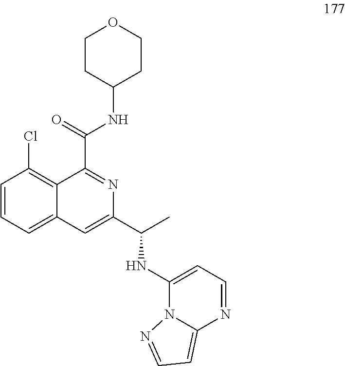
C1=CC=C2C(=C1Cl)C(C(NC1CCOCC1)=O)=NC(C(C)NC1=CC=NC3=CC=NN13)=C2
